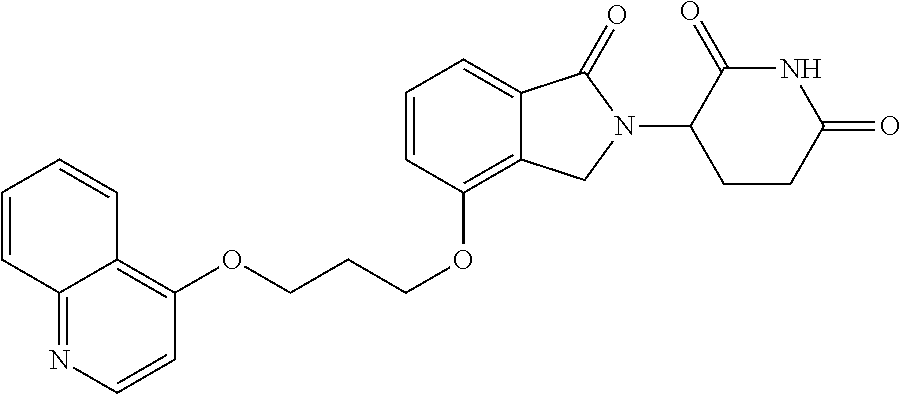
O(CCCOC1=C2C(=CC=C1)C(=O)N(C1C(=O)NC(=O)CC1)C2)C1=C2C(=NC=C1)C=CC=C2
